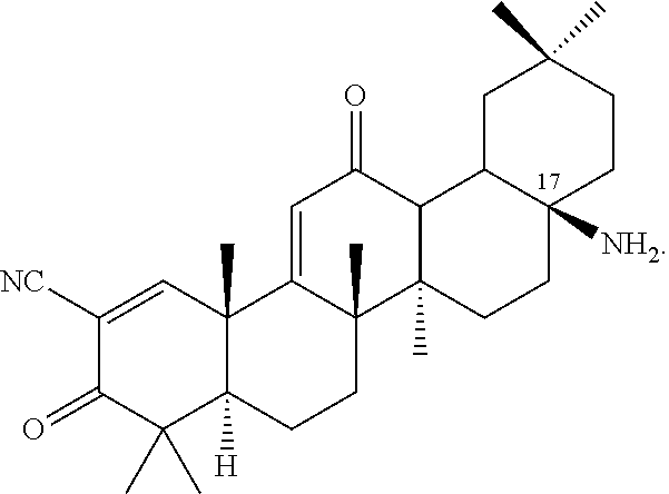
C1([NC])=CC2(C)C([H])(C(C)(C)C1=O)CCC1(C)C2=CC(=O)C2C1(C)CCC1([NH2])C2CC(C)(C)CC1
